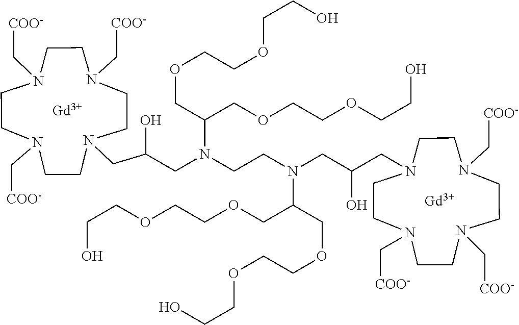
N1(C[COO-])CCN(C[COO-])CCN(C[COO-])CCN(CC(O)CN(CCN(CC(CN2CCN(C[COO-])CCN(C[COO-])CCN(C[COO-])CC2)O)C(COCCOCCO)COCCOCCO)C(COCCOCCO)COCCOCCO)CC1.[Gd].[Gd]
